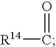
[R14]C=O
